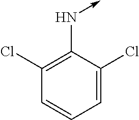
C1(Cl)=CC=CC(Cl)=C1N->C
